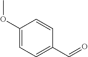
C1(OC)=CC=C(C=O)C=C1
